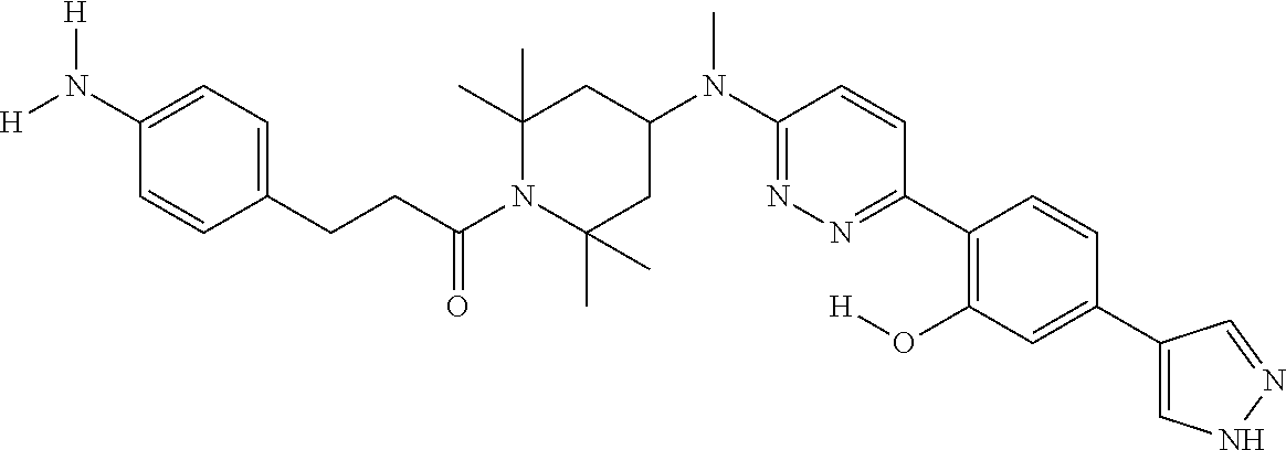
C1(N([H])[H])=CC=C(CCC(N2C(C)(C)CC(N(C3=NN=C(C4=C(O[H])C=C(C5=CNN=C5)C=C4)C=C3)C)CC2(C)C)=O)C=C1
